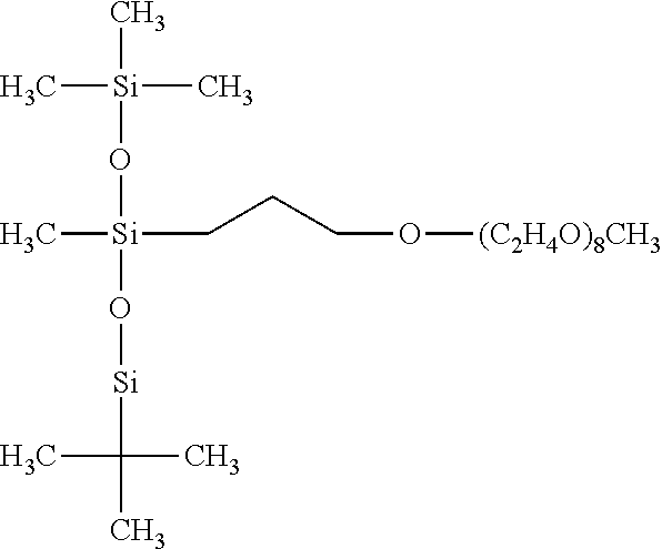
C[Si](CCCO[(C2H4O)8CH3])(O[Si]C(C)(C)C)O[Si](C)(C)C
